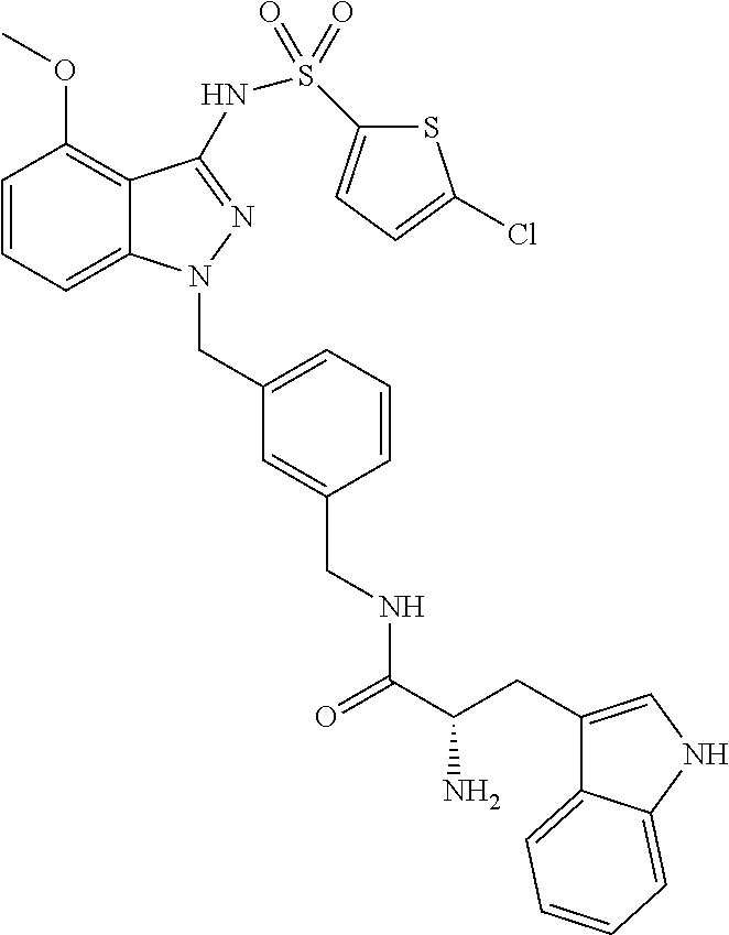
C1=CC=C2C(=C1OC)C(NS(C1=CC=C(Cl)S1)(=O)=O)=NN2CC1=CC=CC(CNC(C(CC2=CNC3=CC=CC=C23)N)=O)=C1
